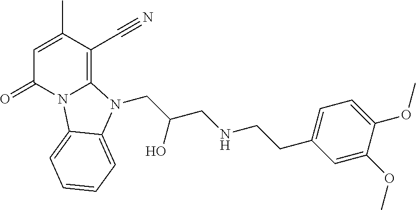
C12=C(C#N)C(C)=CC(=O)N1C1=CC=CC=C1N2CC(CNCCC1=CC=C(OC)C(OC)=C1)O
